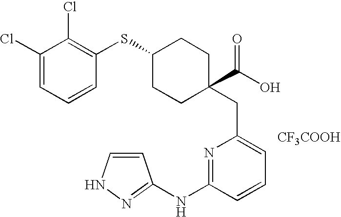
C(C1=CC=CC(NC2=NNC=C2)=N1)C1(C(O)=O)CCC(SC2=C(Cl)C(Cl)=CC=C2)CC1.[CF3COOH]
